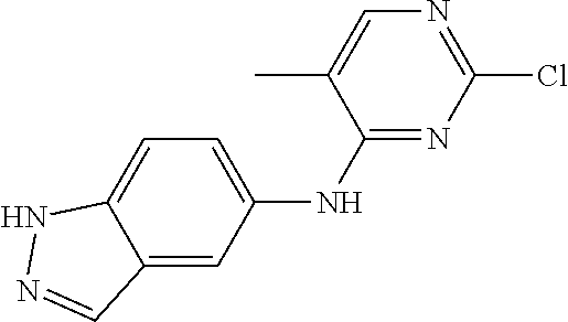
C1(C)=CN=C(Cl)N=C1NC1=CC=C2C(=C1)C=NN2
